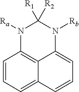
C1=CC=C2C3=C1N([Ra])C([R1])([R2])N([Rb])C3=CC=C2
